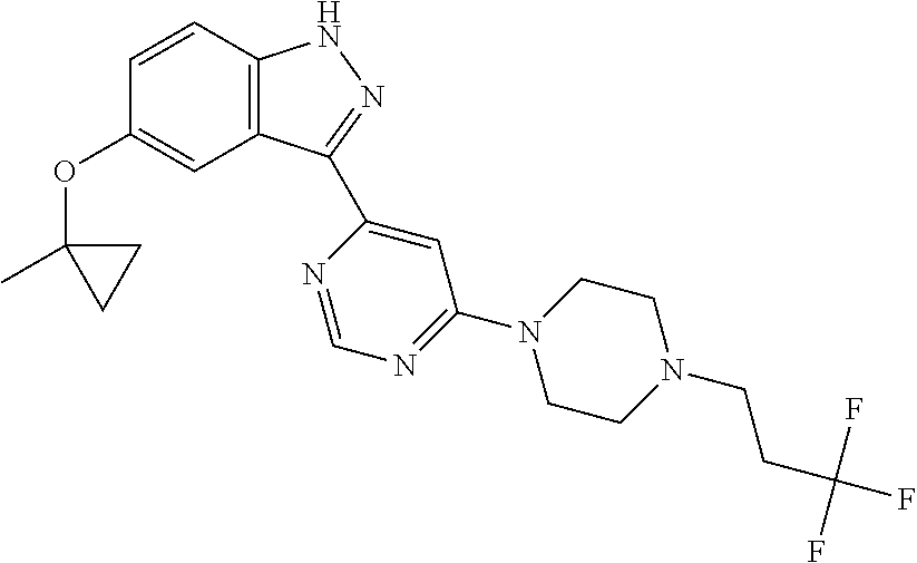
C1=CC2=C(C=C1OC1(C)CC1)C(C1=CC(N3CCN(CCC(F)(F)F)CC3)=NC=N1)=NN2
